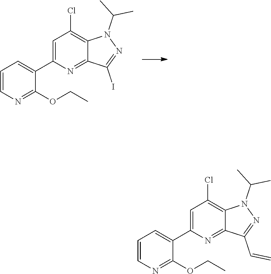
C1=C(C2=CC=CN=C2OCC)N=C2C(=C1Cl)N(C(C)C)N=C2I.C1=C(C2=CC=CN=C2OCC)N=C2C(=C1Cl)N(C(C)C)N=C2C=C
